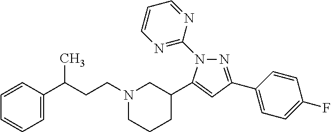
N1=C(C2=CC=C(F)C=C2)C=C(C2CN(CCC(C3=CC=CC=C3)C)CCC2)N1C1=NC=CC=N1
